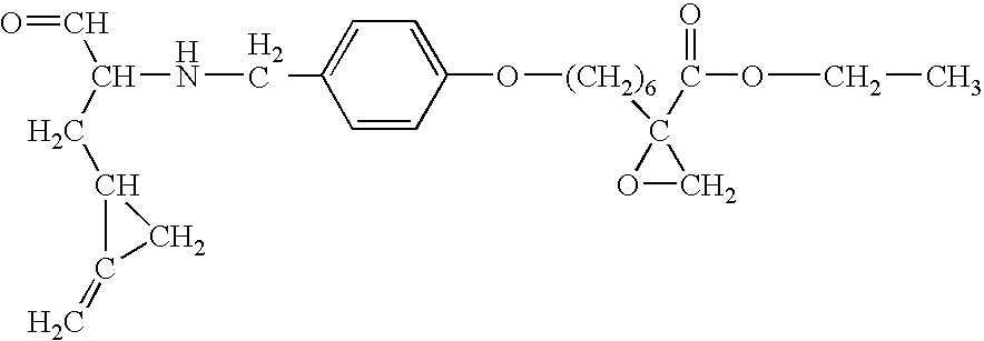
N(CC1=CC=C(O[(CH2)6]C2(C(OCC)=O)OC2)C=C1)C(C=O)CC1C(=C)C1
